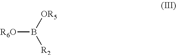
[R6O]B([OR5])[R2]
